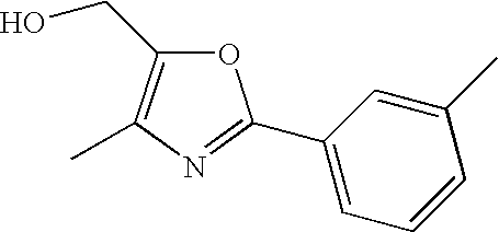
O1C(CO)=C(C)N=C1C1=CC=CC(C)=C1
